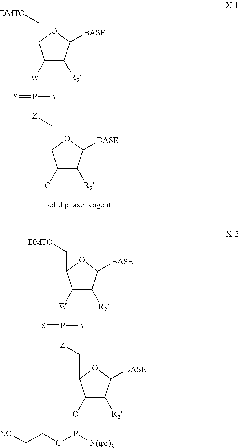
C1([W]P([Z]CC2C(O[solid phase reagent])C([R2])C([BASE])O2)([Y])=S)C([R2])C([BASE])OC1C[DMTO].C1([W]P([Z]CC2C(OP(OCC[NC])[N(ipr)2])C([R2])C([BASE])O2)([Y])=S)C([R2])C([BASE])OC1C[DMTO]
